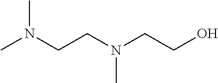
CN(CCN(CCO)C)C
